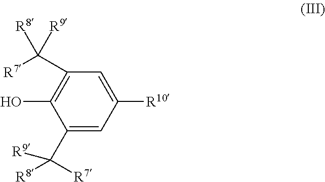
C1(C([R9])([R8])[R7])=CC([R10])=CC(C([R7])([R8])[R9])=C1O
